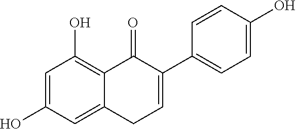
C1=C(O)C=C2C(=C1O)C(=O)C(C1=CC=C(O)C=C1)=CC2
